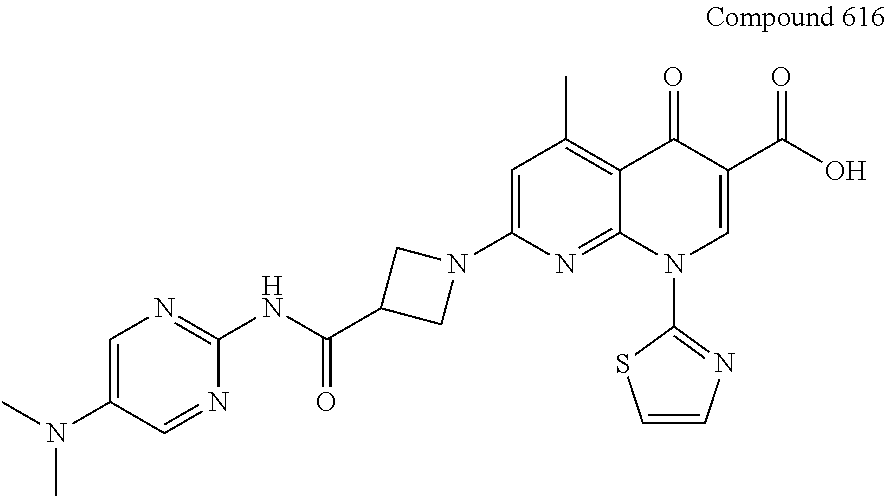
C1=C(N2CC(C(NC3=NC=C(N(C)C)C=N3)=O)C2)N=C2C(=C1C)C(=O)C(C(O)=O)=CN2C1=NC=CS1
